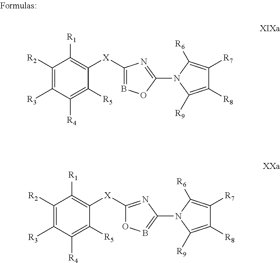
C1([R2])=C([R3])C([R4])=C([R5])C([X]C2=BOC(N3C([R6])=C([R7])C([R8])=C3[R9])=N2)=C1[R1].C1([R2])=C([R3])C([R4])=C([R5])C([X]C2=NC(N3C([R6])=C([R7])C([R8])=C3[R9])=BO2)=C1[R1]
